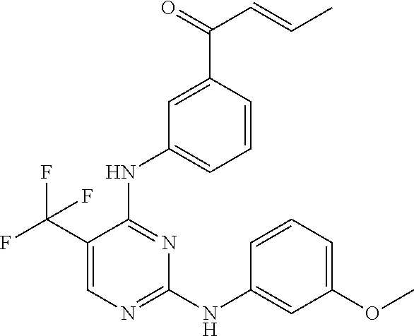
C1=C(C(F)(F)F)C(NC2=CC=CC(C(=O)C=CC)=C2)=NC(NC2=CC(OC)=CC=C2)=N1
